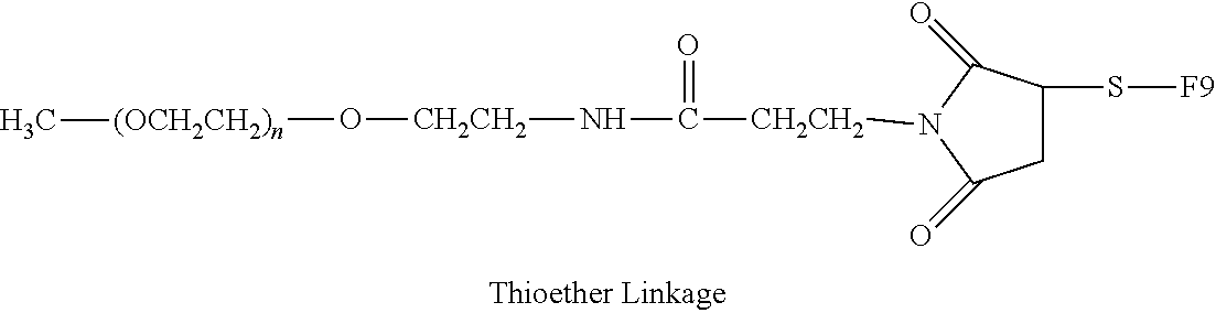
C1(=O)CC(S[F9])C(=O)N1[CH2CH2]C(N[CH2CH2]O[(OCH2CH2)n]C)=O
